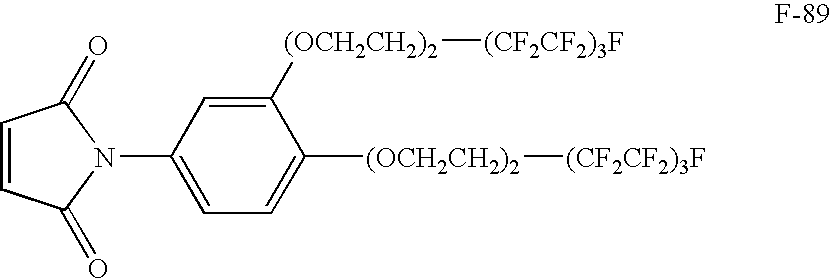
C1=CC(=O)N(C2=CC=C([(OCH2CH2)2][(CF2CF2)3F])C([(OCH2CH2)2][(CF2CF2)3F])=C2)C1=O
